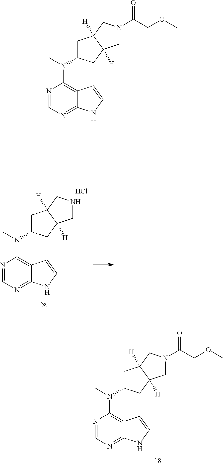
N1=CN=C2C(=C1N(C)C1CC3([H])C([H])(C1)CNC3)C=CN2.Cl.N1=CN=C2C(=C1N(C)C1CC3([H])C([H])(C1)CN(C(COC)=O)C3)C=CN2.N1=CN=C2C(=C1N(C)C1CC3([H])C([H])(C1)CN(C(COC)=O)C3)C=CN2
